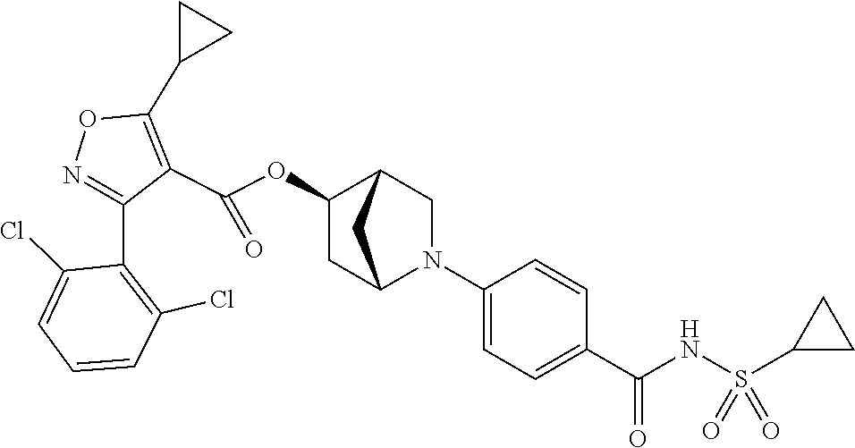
N1=C(C2=C(Cl)C=CC=C2Cl)C(C(OC2CC3N(C4=CC=C(C(NS(C5CC5)(=O)=O)=O)C=C4)CC2C3)=O)=C(C2CC2)O1
